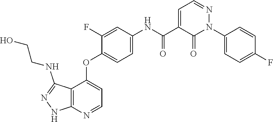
C12=C(N=CC=C1OC1=CC=C(NC(C3=CC=NN(C4=CC=C(F)C=C4)C3=O)=O)C=C1F)NN=C2NCCO
